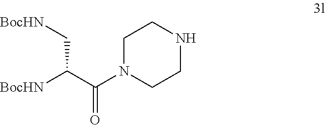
C1N(C(C([BocHN])C[BocHN])=O)CCNC1
